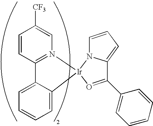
C1=CC2=N(C=C1[CF3])[Ir]1(C3=CC=CC=C23)O=C(C2=CC=CC=C2)C2=CC=CN12
